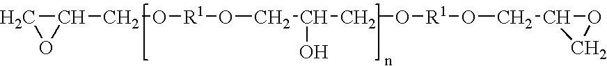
C1C(CO[R1]OCC(CO[R1]OCC2OC2)O)O1
